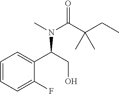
C1=CC=C(F)C(C(N(C)C(C(CC)(C)C)=O)CO)=C1
